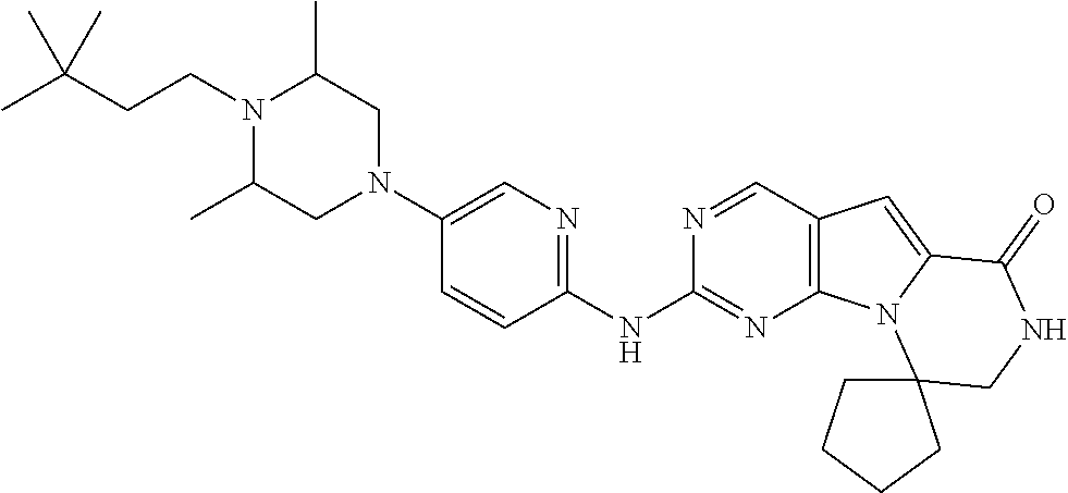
N1(CCC(C)(C)C)C(C)CN(C2=CN=C(NC3=NC4=C(C=N3)C=C3N4C4(CNC3=O)CCCC4)C=C2)CC1C
